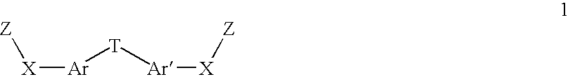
[X]([Ar][T][Ar][X][Z])[Z]
